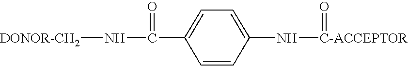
[DONOR-CH2]NC(C1=CC=C(N[C-ACCEPTOR]=O)C=C1)=O
